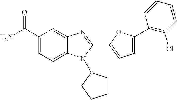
NC(C1=CC=C2C(=C1)N=C(C1=CC=C(C3=C(Cl)C=CC=C3)O1)N2C1CCCC1)=O
